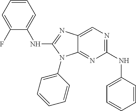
C1(NC2=CC=CC=C2F)=NC2=CN=C(NC3=CC=CC=C3)N=C2N1C1=CC=CC=C1
